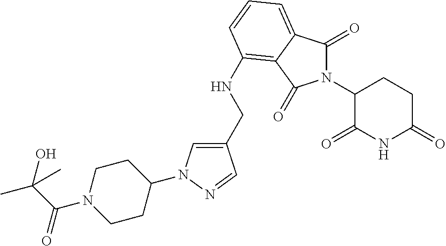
C1(CNC2=C3C(=CC=C2)C(=O)N(C2C(=O)NC(=O)CC2)C3=O)=CN(C2CCN(C(C(O)(C)C)=O)CC2)N=C1
